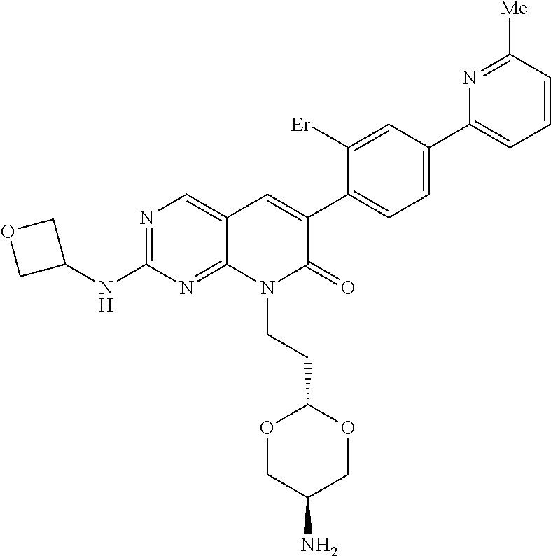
N1=C(NC2COC2)N=C2C(=C1)C=C(C1=CC=C(C3=CC=CC([Me])=N3)C=C1[Er])C(=O)N2CCC1OCC(N)CO1
